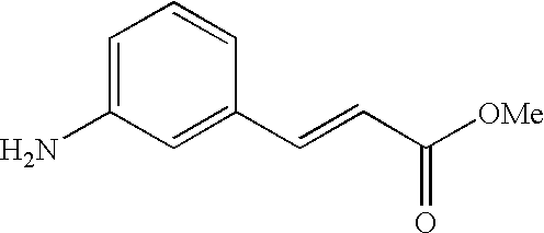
C1=C(N)C=C(C=CC(=O)[OMe])C=C1
